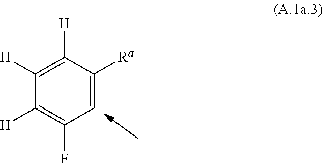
C1=C([Ra])C([H])=C([H])C([H])=C1F
